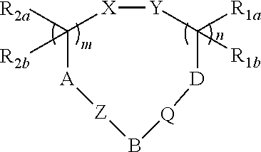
C1([R2b])([R2a])[A][Z]B[Q][D]C([R1a])([R1b])[Y][X]1
